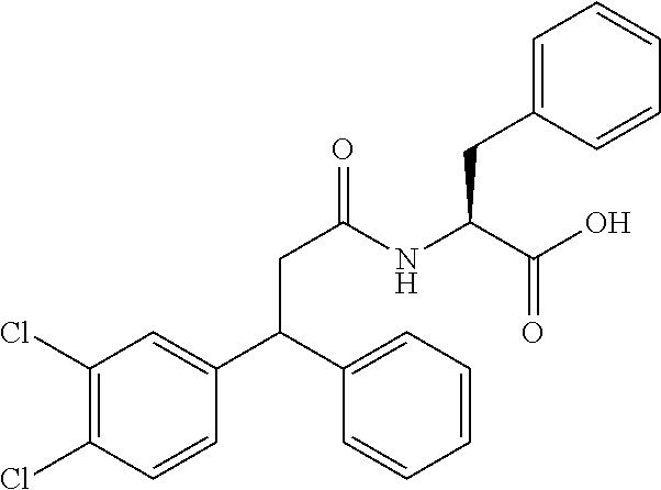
C(C(NC(CC(C1=CC(Cl)=C(Cl)C=C1)C1=CC=CC=C1)=O)C(O)=O)C1=CC=CC=C1
